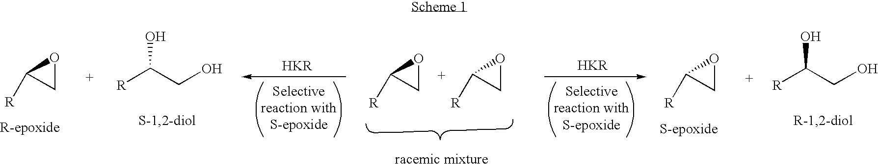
[R]C1CO1.[R]C(CO)O.[R]C1CO1.[R]C1CO1.[R]C1CO1.[R]C(CO)O
